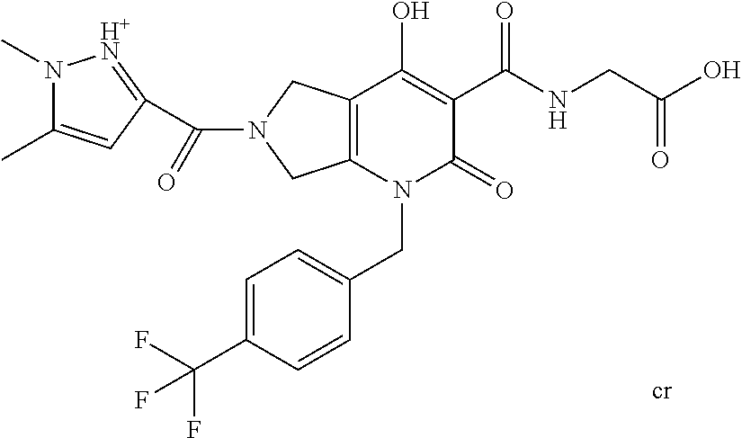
C12=C(N(CC3=CC=C(C(F)(F)F)C=C3)C(=O)C(C(NCC(O)=O)=O)=C1O)CN(C(=O)C1=[H+N]N(C)C(C)=C1)C2
